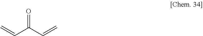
C=CC(C=C)=O
